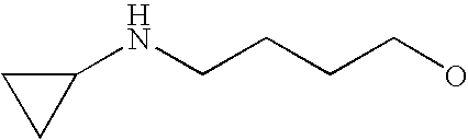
C1(NCCCCO)CC1
